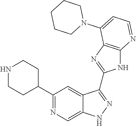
C1(C2=NC=C3C(=C2)C(C2=NC4=C(N2)N=CC=C4N2CCCCC2)=NN3)CCNCC1
